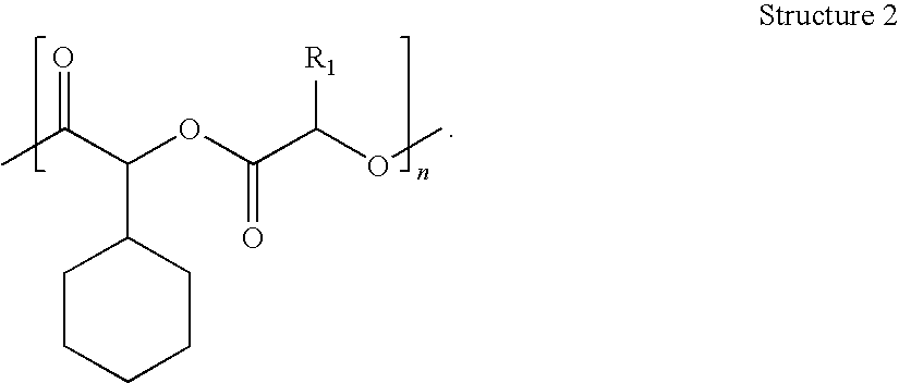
CC(C(OC(C(OC)[R1])=O)C1CCCCC1)=O
